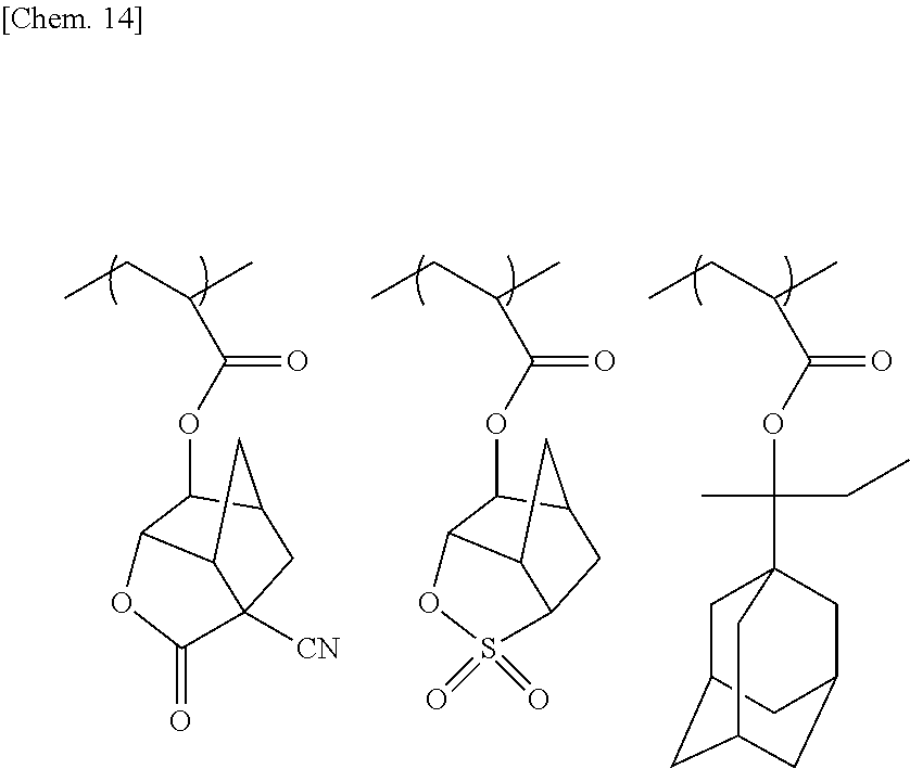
CCC(C)C(OC1C2C3C([CN])(CC1C3)C(=O)O2)=O.CCC(C)C(OC1C2C3C(CC1C3)S(=O)(=O)O2)=O.CCC(C)C(OC(CC)(C)C12CC3CC(CC(C1)C3)C2)=O
